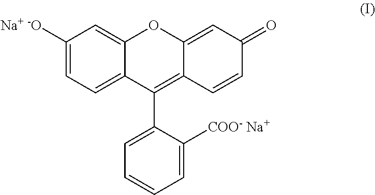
C1([Na+ -O])=CC=C2C(=C1)OC1=CC(=O)C=CC1=C2C1=CC=CC=C1[COO- Na+]
